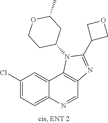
C1(Cl)=CC=C2C(=C1)C1=C(C=N2)N=C(C2COC2)N1C1CC(C)OCC1
